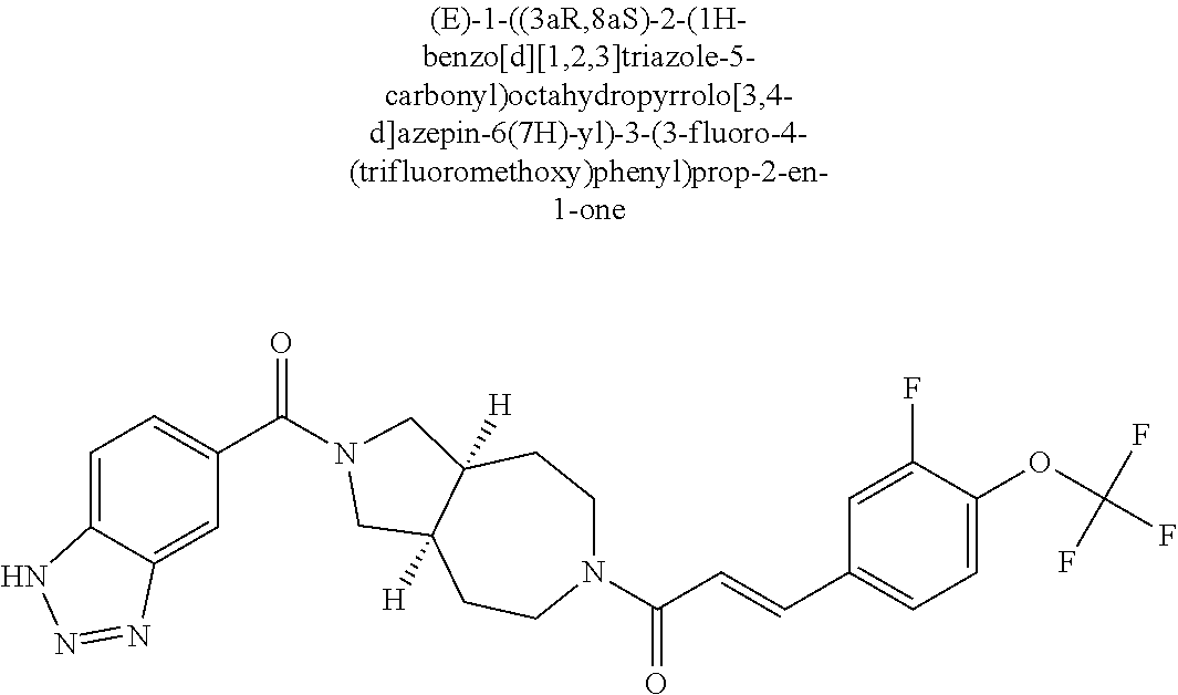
C1=C2C(=CC(C(=O)N3CC4([H])CCN(C(=O)C=CC5=CC=C(OC(F)(F)F)C(F)=C5)CCC4([H])C3)=C1)N=NN2
